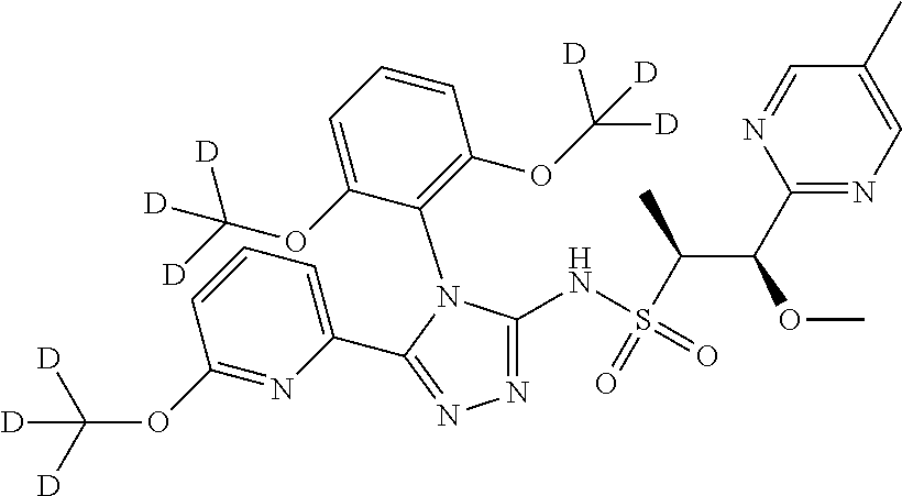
N1=C(NS(C(C(C2=NC=C(C)C=N2)OC)C)(=O)=O)N(C2=C(OC([D])([D])[D])C=CC=C2OC([D])([D])[D])C(C2=CC=CC(OC([D])([D])[D])=N2)=N1
